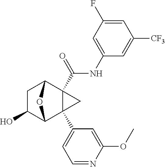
C1C(O)C2C3(C4=CC=NC(OC)=C4)C(C(NC4=CC(F)=CC([CF3])=C4)=O)(C1O2)C3
